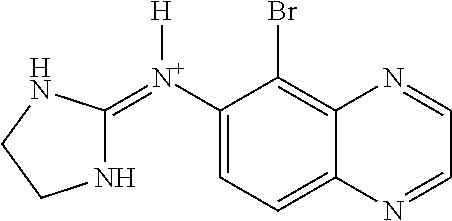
C1([N+](=C2NCCN2)[H])=CC=C2C(=C1Br)N=CC=N2
